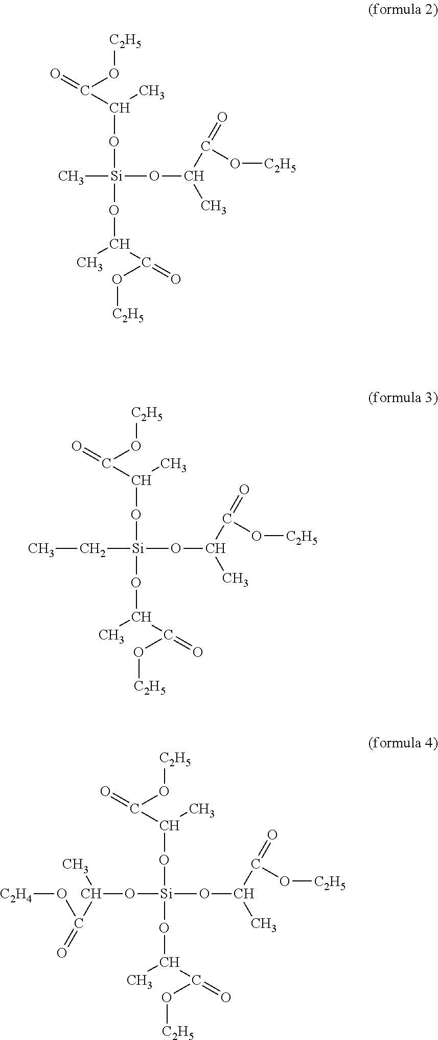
C[Si](OC(C)C(=O)O[C2H5])(OC(C)C(O[C2H5])=O)OC(C)C(O[C2H5])=O.C([Si](OC(C)C(=O)O[C2H5])(OC(C)C(O[C2H5])=O)OC(C)C(O[C2H5])=O)C.O([Si](OC(C)C(=O)O[C2H5])(OC(C)C(O[C2H5])=O)OC(C)C(O[C2H5])=O)C(C)C(=O)O[C2H4]
